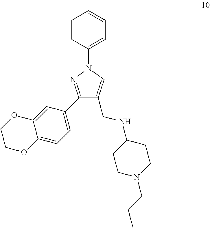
C1=CC(N2N=C(C3=CC=C4C(=C3)OCCO4)C(CNC3CCN(CCC)CC3)=C2)=CC=C1
